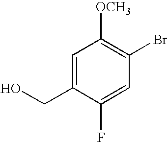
C1=C(CO)C(F)=CC(Br)=C1[OCH3]
